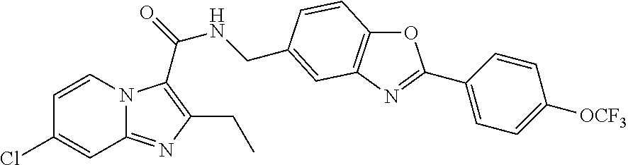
C1=CC(Cl)=CC2=NC(CC)=C(C(NCC3=CC4=C(OC(C5=CC=C([OCF3])C=C5)=N4)C=C3)=O)N12
